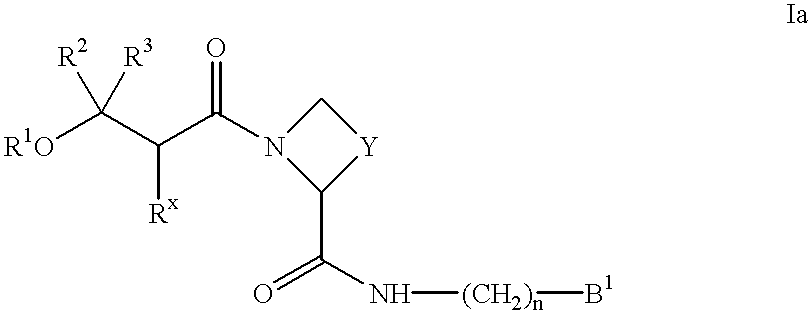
C1N(C(C(C([R1O])([R2])[R3])[Rx])=O)C(C(=O)N[(CH2)n][B1])[Y]1
